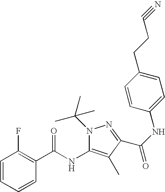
C1=CC=CC(C(NC2=C(C)C(C(=O)NC3=CC=C(CCC#N)C=C3)=NN2C(C)(C)C)=O)=C1F
